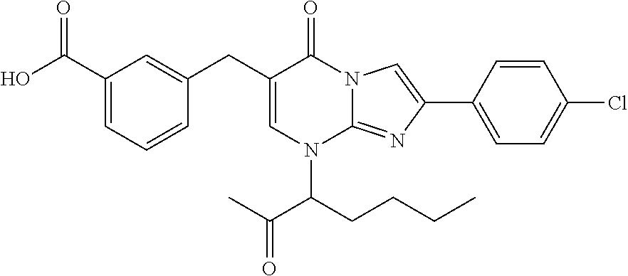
C1=C(CC2=CC(C(=O)O)=CC=C2)C(=O)N2C(=NC(C3=CC=C(Cl)C=C3)=C2)N1C(CCCC)C(=O)C
